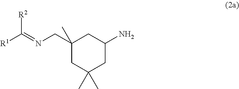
[R2]C(=NCC1(C)CC(N)CC(C)(C)C1)[R1]
